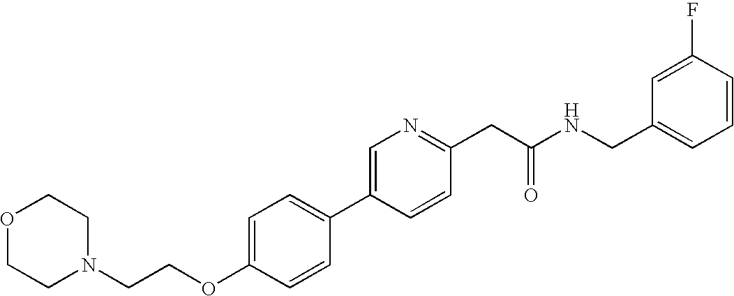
O(C1=CC=C(C2=CN=C(CC(NCC3=CC=CC(F)=C3)=O)C=C2)C=C1)CCN1CCOCC1
